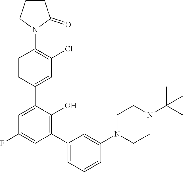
C1=CC(C2=CC(F)=CC(C3=CC=CC(N4CCN(C(C)(C)C)CC4)=C3)=C2O)=CC(Cl)=C1N1C(=O)CCC1
